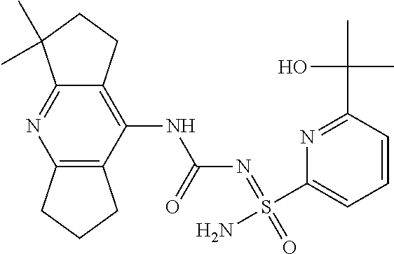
C1(NC(N=S(=O)(C2=CC=CC(C(C)(C)O)=N2)N)=O)=C2C(=NC3=C1CCC3)C(C)(C)CC2
